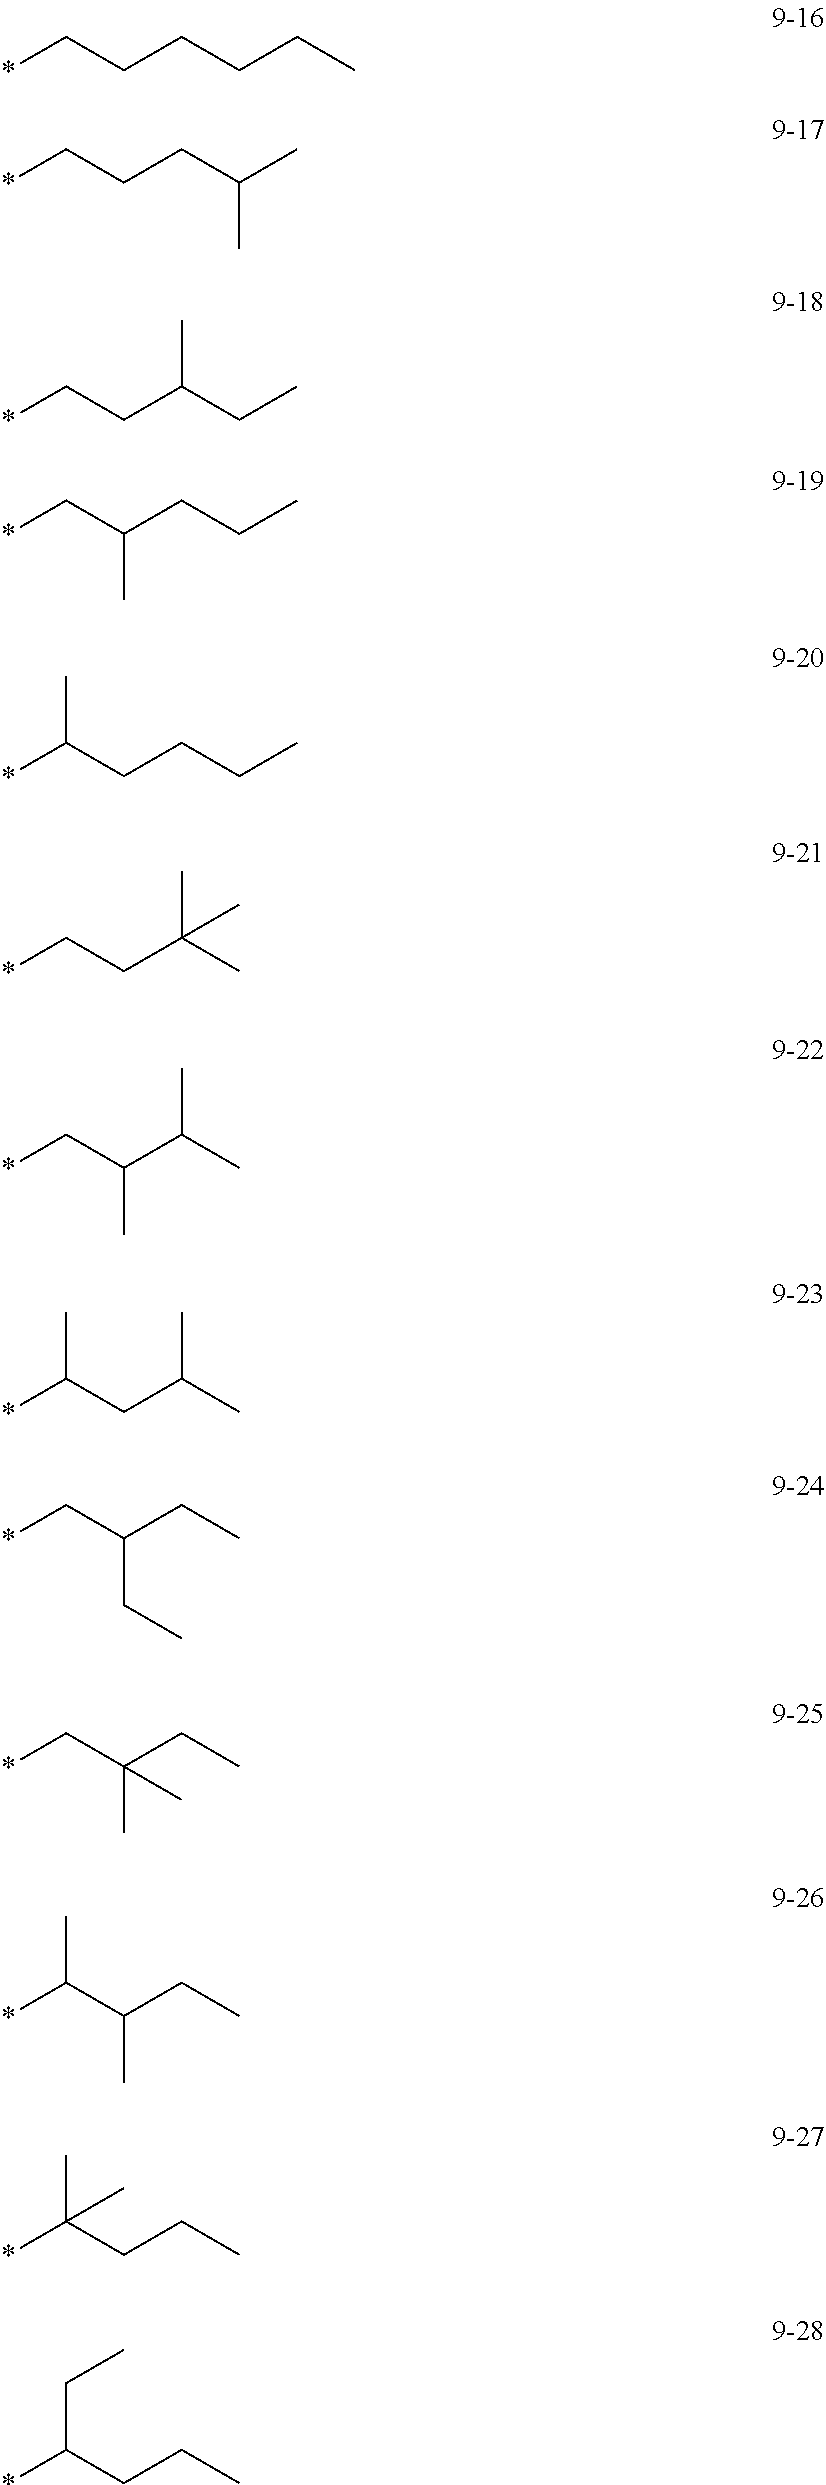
*CCCCCC.*CCCC(C)C.*CCC(CC)C.*CC(CCC)C.*C(CCCC)C.*CCC(C)(C)C.*CC(C(C)C)C.*C(CC(C)C)C.*CC(CC)CC.*CC(CC)(C)C.*C(C(CC)C)C.*C(CCC)(C)C.*C(CCC)CC
